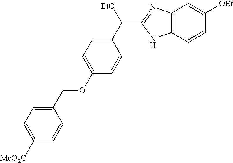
C1(OCC2=CC=C([MeO2C])C=C2)=CC=C(C([EtO])C2=NC3=C(N2)C=CC([OEt])=C3)C=C1
